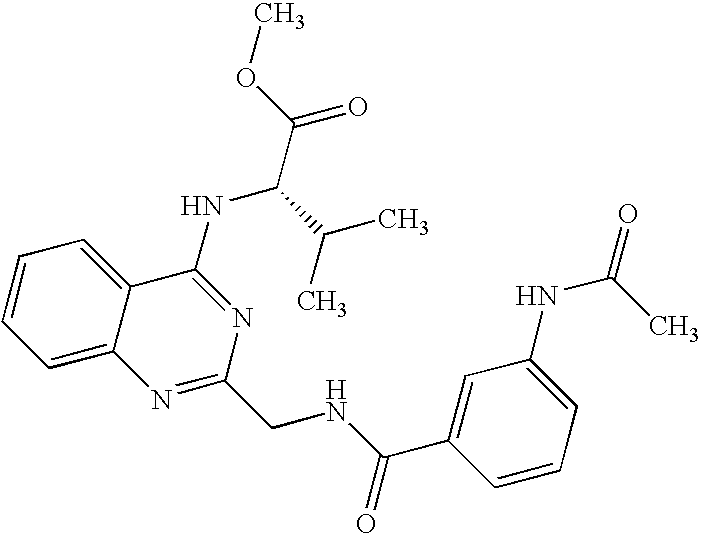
C1=CC=C2C(=C1)C(NC(C(C)C)C(=O)OC)=NC(CNC(=O)C1=CC(NC(=O)C)=CC=C1)=N2
